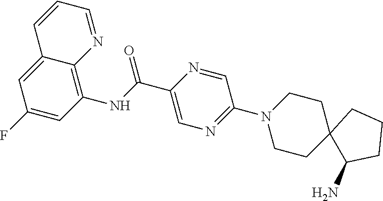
C12=CC(F)=CC(NC(C3=CN=C(N4CCC5(CC4)C(N)CCC5)C=N3)=O)=C1N=CC=C2
